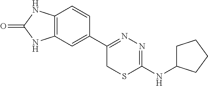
C12=C(C=C(C3=NN=C(NC4CCCC4)SC3)C=C1)NC(=O)N2
